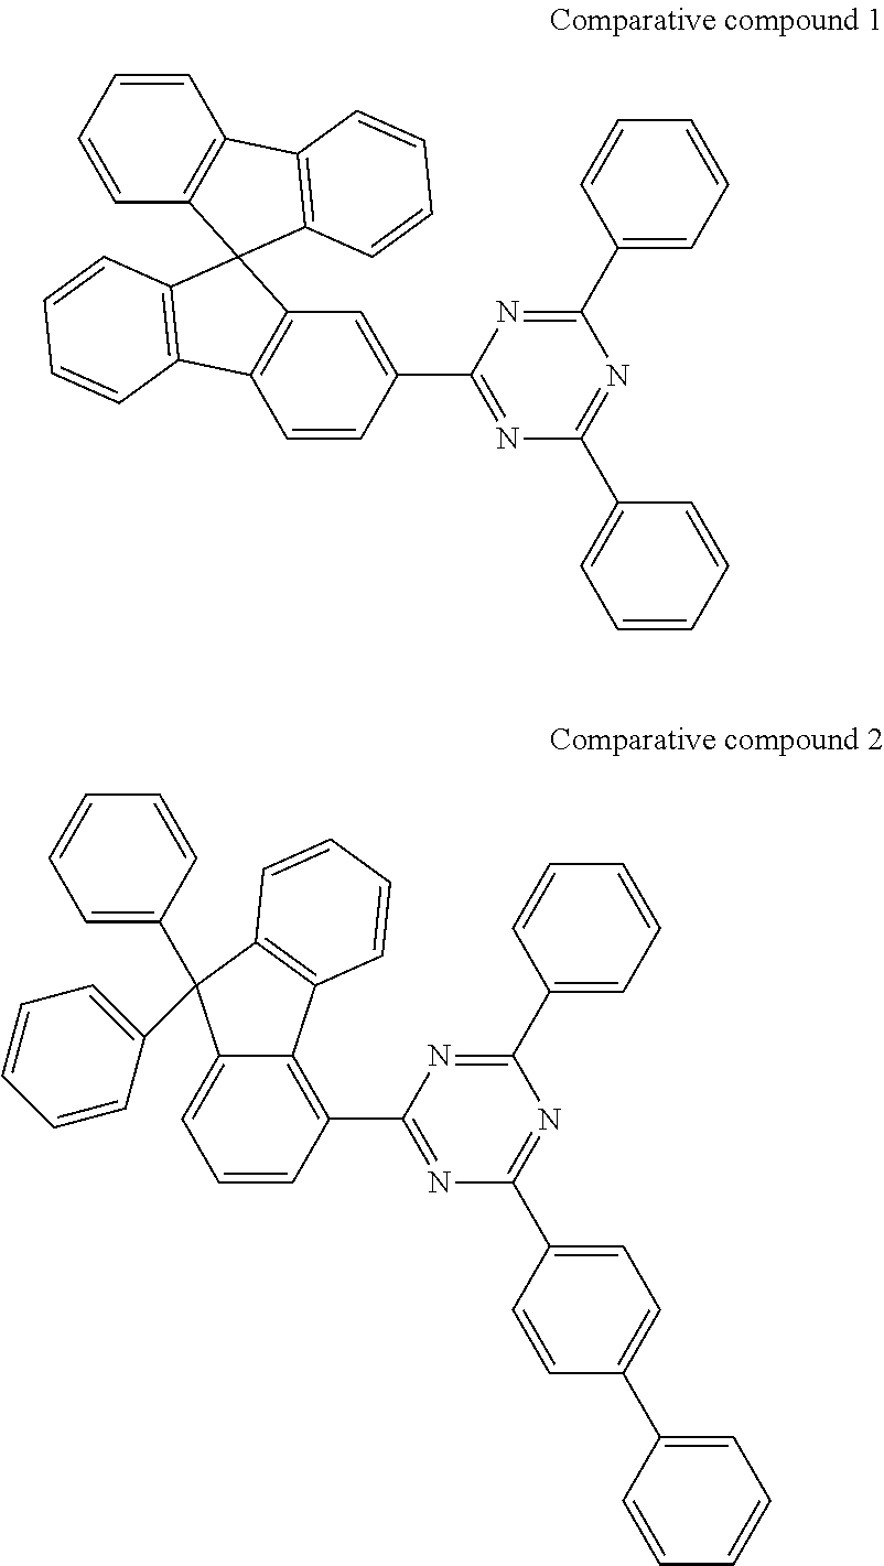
C1=CC(C2=NC(C3=CC=CC=C3)=NC(C3=CC=CC=C3)=N2)=CC2=C1C1=C(C=CC=C1)C21C2=C(C=CC=C2)C2=C1C=CC=C2.C1=CC(C2=NC(C3=CC=C(C4=CC=CC=C4)C=C3)=NC(C3=CC=CC=C3)=N2)=C2C(=C1)C(C1=CC=CC=C1)(C1=CC=CC=C1)C1=C2C=CC=C1
